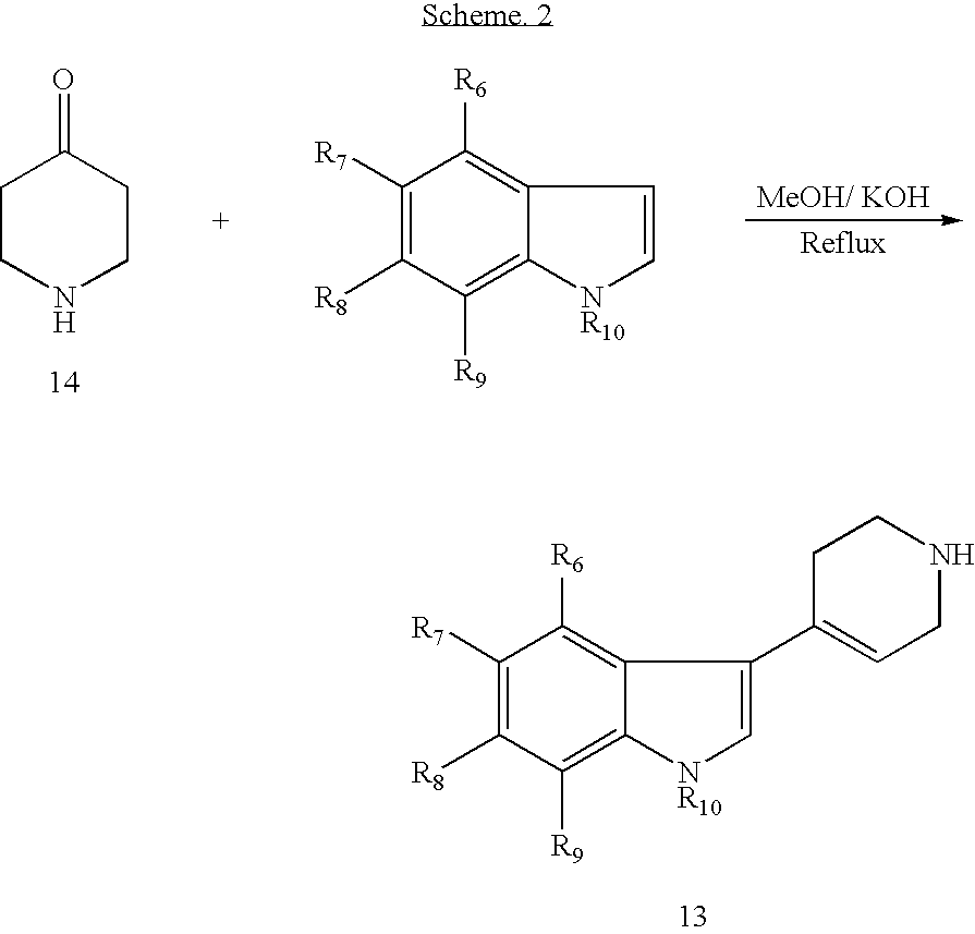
C1CNCCC1=O.C1([R7])=C([R8])C([R9])=C2C(=C1[R6])C=C[NR10]2.C1([R7])=C([R8])C([R9])=C2C(=C1[R6])C(C1=CCNCC1)=C[NR10]2
